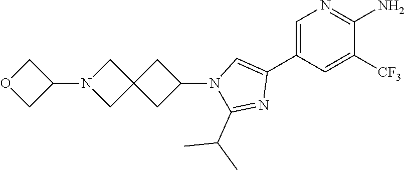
C1=C(C2=CN(C3CC4(C3)CN(C3COC3)C4)C(C(C)C)=N2)C=C([CF3])C(N)=N1
